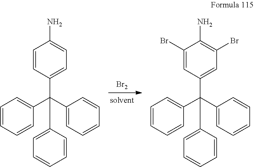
[Br2].C1(N)=CC=C(C(C2=CC=CC=C2)(C2=CC=CC=C2)C2=CC=CC=C2)C=C1.C1(Br)=CC(C(C2=CC=CC=C2)(C2=CC=CC=C2)C2=CC=CC=C2)=CC(Br)=C1N
